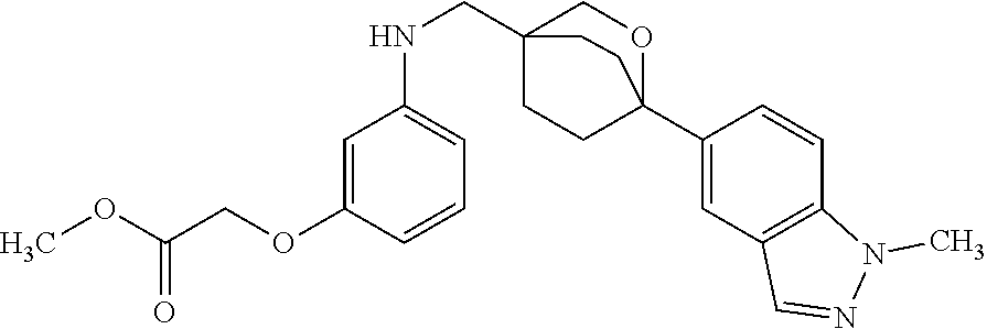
O(C)C(=O)COC1=CC(NCC23CCC(C4=CC5=C(C=C4)N(C)N=C5)(OC2)CC3)=CC=C1
